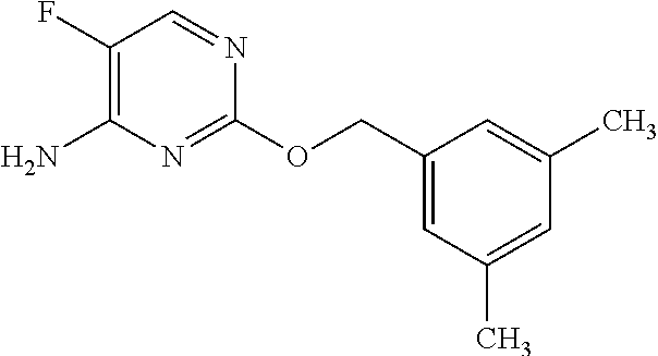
C1=C(C)C=C(COC2=NC(N)=C(F)C=N2)C=C1C
